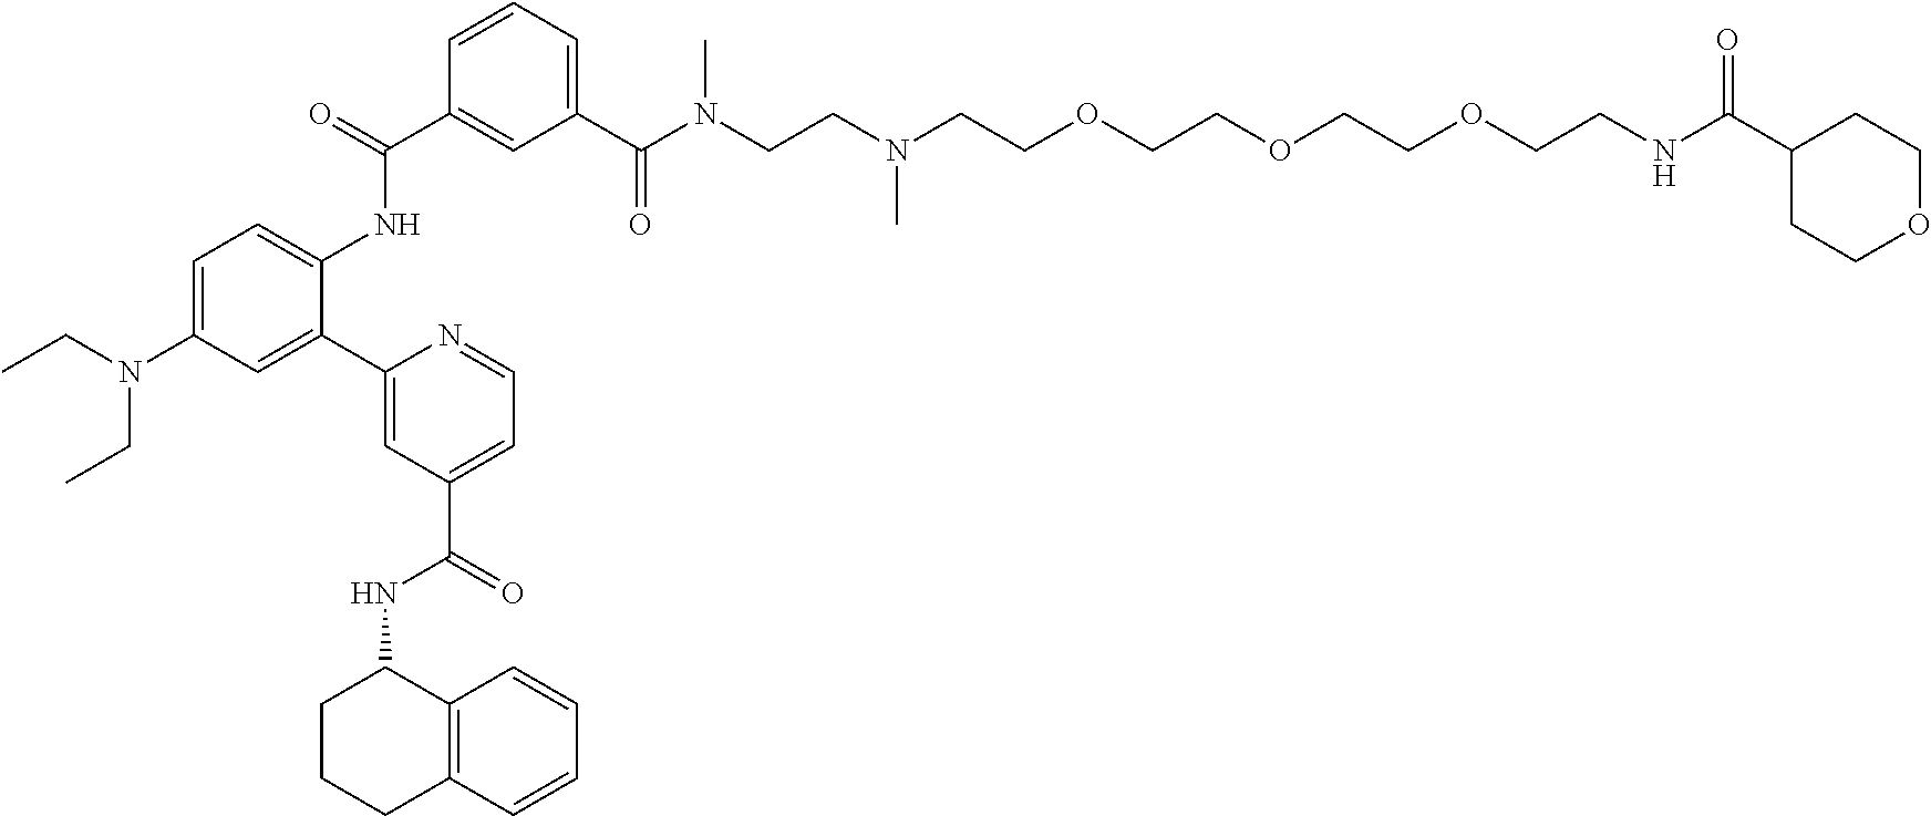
C1=C(N(CC)CC)C=C(C2=CC(C(NC3CCCC4=C3C=CC=C4)=O)=CC=N2)C(NC(C2=CC(C(N(CCN(CCOCCOCCOCCNC(C3CCOCC3)=O)C)C)=O)=CC=C2)=O)=C1
